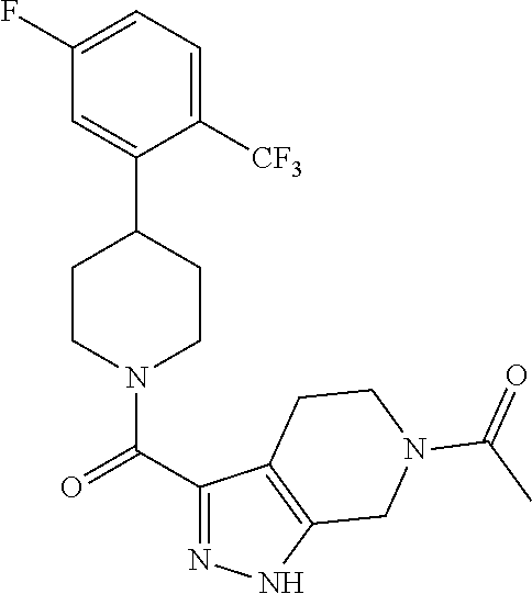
C1(F)=CC=C([CF3])C(C2CCN(C(C3=NNC4=C3CCN(C(C)=O)C4)=O)CC2)=C1
